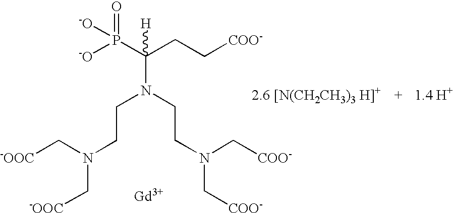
[Gd].N(C[-OOC])(CCN(CCN(C[COO-])C[COO-])C(CC[COO-])(P([-O])([-O])=O)[H])C[-OOC]
